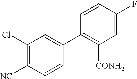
C1(Cl)=C([NC])C=CC(C2=C([CONH2])C=C(F)C=C2)=C1
